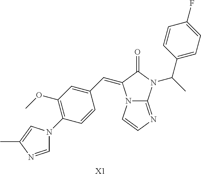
C1=NC(C)=CN1C1=C(OC)C=C(C=C2N3C(=NC=C3)N(C(C)C3=CC=C(F)C=C3)C2=O)C=C1.[X1]
